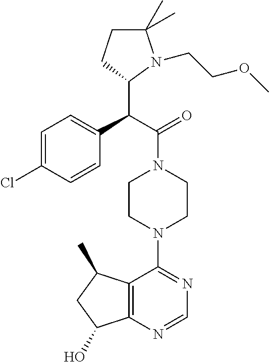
C(C(=O)N1CCN(C2=NC=NC3=C2C(C)CC3O)CC1)(C1N(CCOC)C(C)(C)CC1)C1=CC=C(Cl)C=C1
